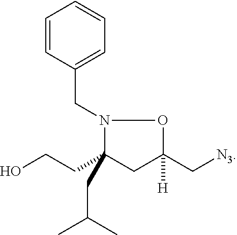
N1(CC2=CC=CC=C2)C(CCO)(CC(C)C)CC([H])(C[N3])O1
